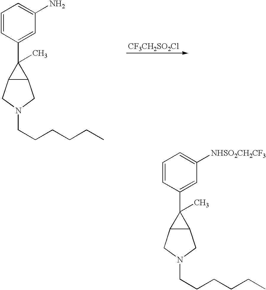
C1=CC(C2(C)C3C2CN(CCCCCC)C3)=CC([NHSO2CH2CF3])=C1.[CF3CH2SO2Cl].C1=CC(C2(C)C3C2CN(CCCCCC)C3)=CC(N)=C1
